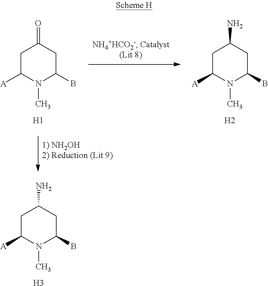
[H3].C1C([A])N(C)C(B)CC1N.[H2].C1C([A])N(C)C(B)CC1N.[H1].C1C([A])N(C)C(B)CC1=O
